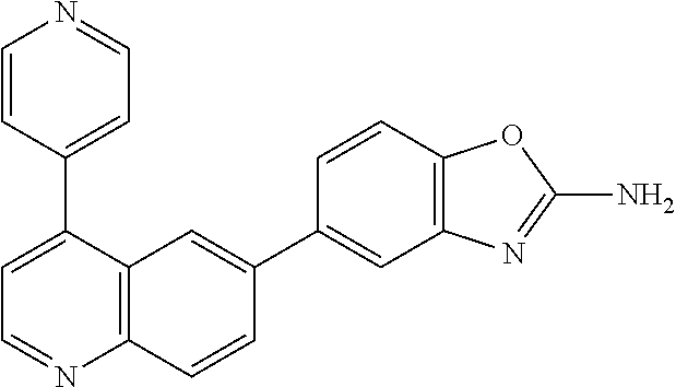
C12=C(C(C3=CC=NC=C3)=CC=N1)C=C(C1=CC3=C(C=C1)OC(N)=N3)C=C2
